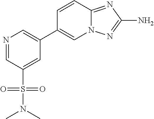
N1=CC(S(N(C)C)(=O)=O)=CC(C2=CN3C(=NC(N)=N3)C=C2)=C1
